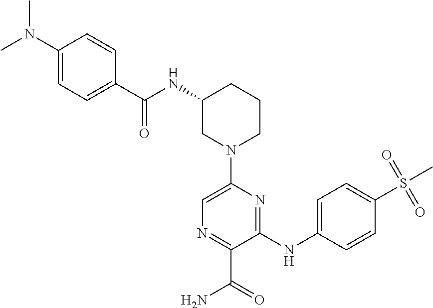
C1(NC(=O)C2=CC=C(N(C)C)C=C2)CN(C2=CN=C(C(=O)N)C(NC3=CC=C(S(C)(=O)=O)C=C3)=N2)CCC1
